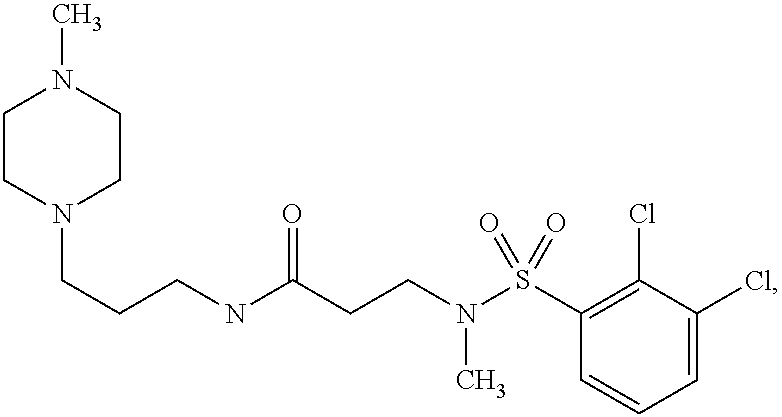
C(NC(CCN(S(C1=C(Cl)C(Cl)=CC=C1)(=O)=O)C)=O)CCN1CCN(C)CC1
